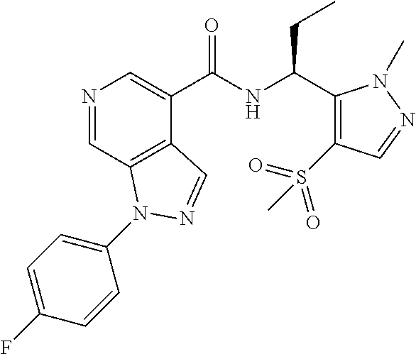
N1=CC2=C(C(C(NC(CC)C3=C(S(=O)(=O)C)C=NN3C)=O)=C1)C=NN2C1=CC=C(F)C=C1
